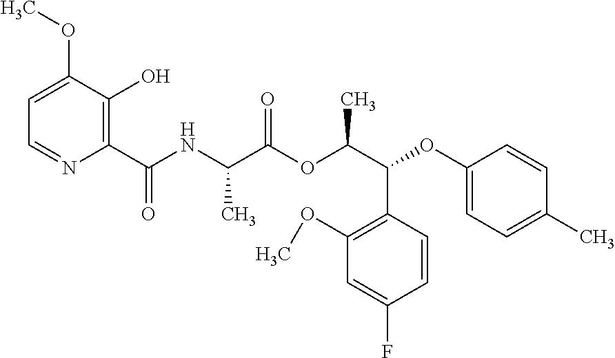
C1=C(OC)C(O)=C(C(NC(C(OC(C(OC2=CC=C(C)C=C2)C2=C(OC)C=C(F)C=C2)C)=O)C)=O)N=C1
